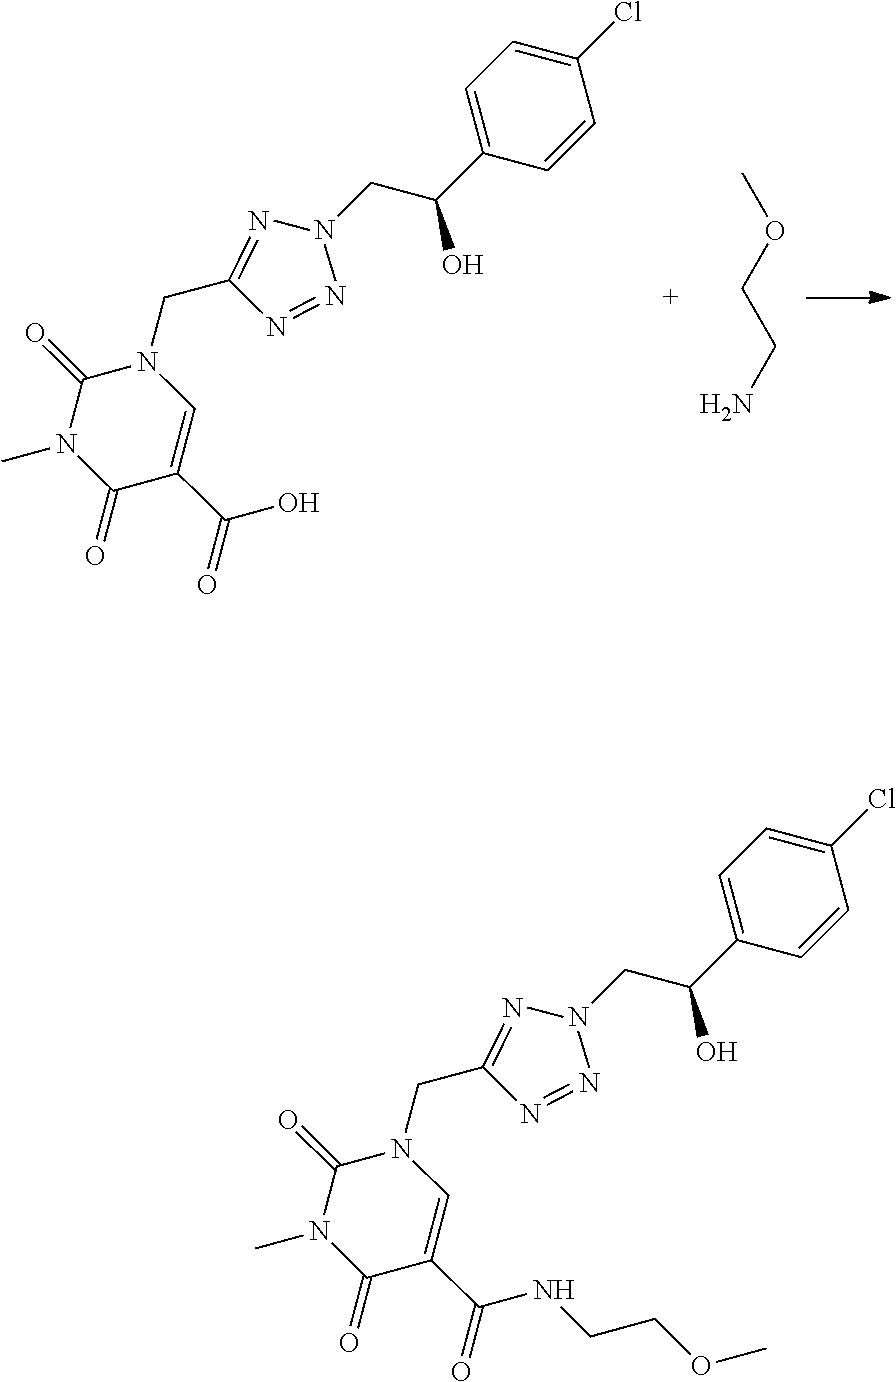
N1(C)C(=O)C(C(NCCOC)=O)=CN(CC2=NN(CC(C3=CC=C(Cl)C=C3)O)N=N2)C1=O.N1(C)C(=O)C(C(O)=O)=CN(CC2=NN(CC(C3=CC=C(Cl)C=C3)O)N=N2)C1=O.COCCN
